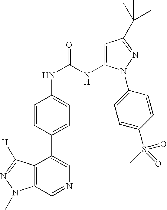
C12=C(C=NC=C1C1=CC=C(NC(NC3=CC(C(C)(C)C)=NN3C3=CC=C(S(C)(=O)=O)C=C3)=O)C=C1)N(C)N=C2[H]
